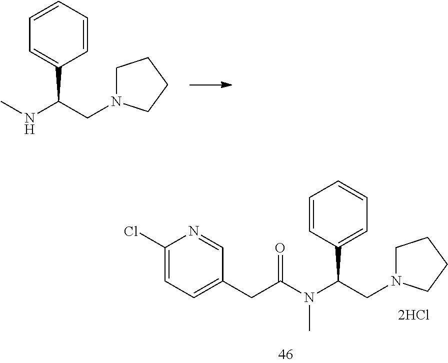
C1=CC=CC=C1C(NC)CN1CCCC1.C1=C(C(N(C(CC2=CC=C(Cl)N=C2)=O)C)CN2CCCC2)C=CC=C1.[2HCl]
